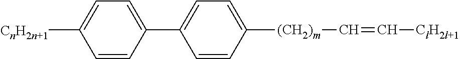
C1(C2=CC=C([CnH2n+1])C=C2)=CC=C([(CH2)m]C=C[ClH2l+1])C=C1
